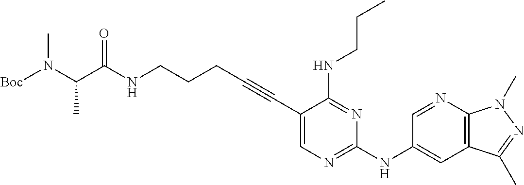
C(NCCCC#CC1=CN=C(NC2=CC3=C(N=C2)N(C)N=C3C)N=C1NCCC)(=O)C(N([Boc])C)C
